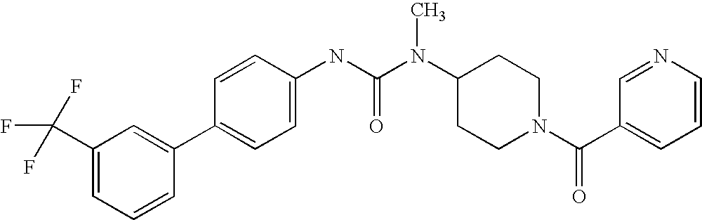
C1(C(F)(F)F)=CC=CC(C2=CC=C(NC(N(C3CCN(C(C4=CC=CN=C4)=O)CC3)C)=O)C=C2)=C1
